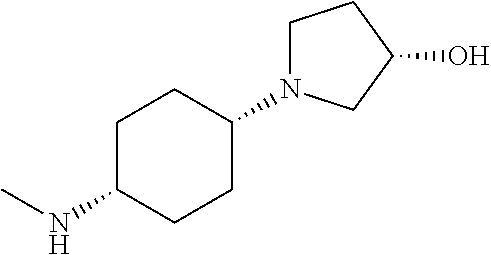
CNC1CCC(N2CCC(O)C2)CC1
